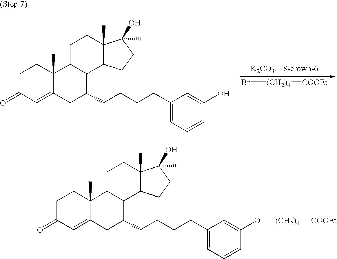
C1C(=O)C=C2C(C)(C1)C1C(C(CCCCC3=CC=CC(O[(CH2)4][COOEt])=C3)C2)C2C(C)(CC1)C(O)(C)CC2.C1C(=O)C=C2C(C)(C1)C1C(C(CCCCC3=CC=CC(O)=C3)C2)C2C(C)(CC1)C(O)(C)CC2.Br[(CH2)4][COOEt]
